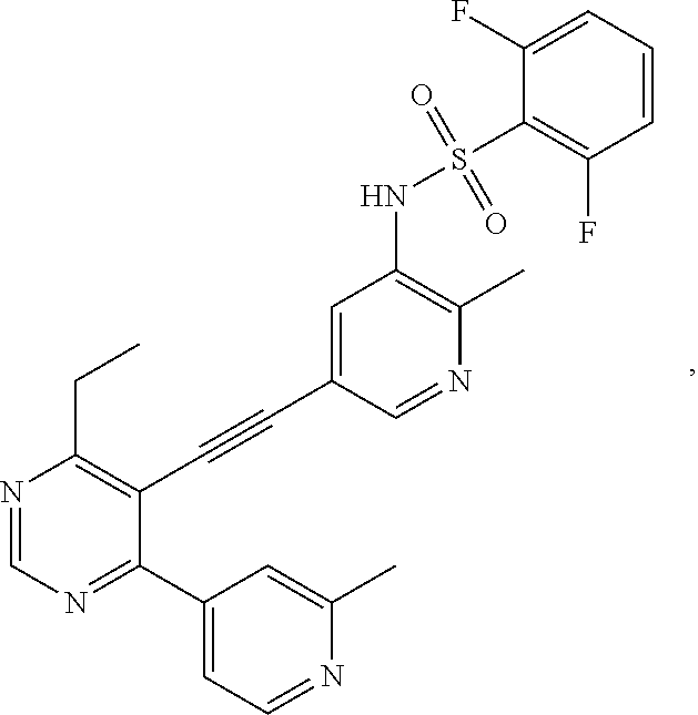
N1=CN=C(C2=CC=NC(C)=C2)C(C#CC2=CC(NS(=O)(=O)C3=C(F)C=CC=C3F)=C(C)N=C2)=C1CC
